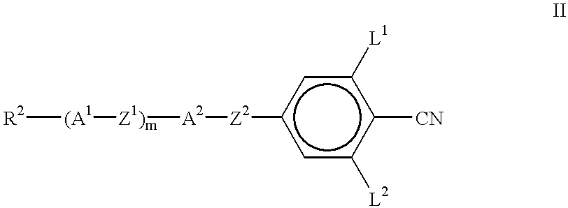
[R2][(A1][Z1)m][A2][Z2]c1cc([L2])c([CN])c([L1])c1
